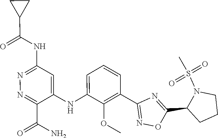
C1=CC=C(NC2=CC(NC(C3CC3)=O)=NN=C2C(N)=O)C(OC)=C1C1=NOC(C2CCCN2S(C)(=O)=O)=N1
